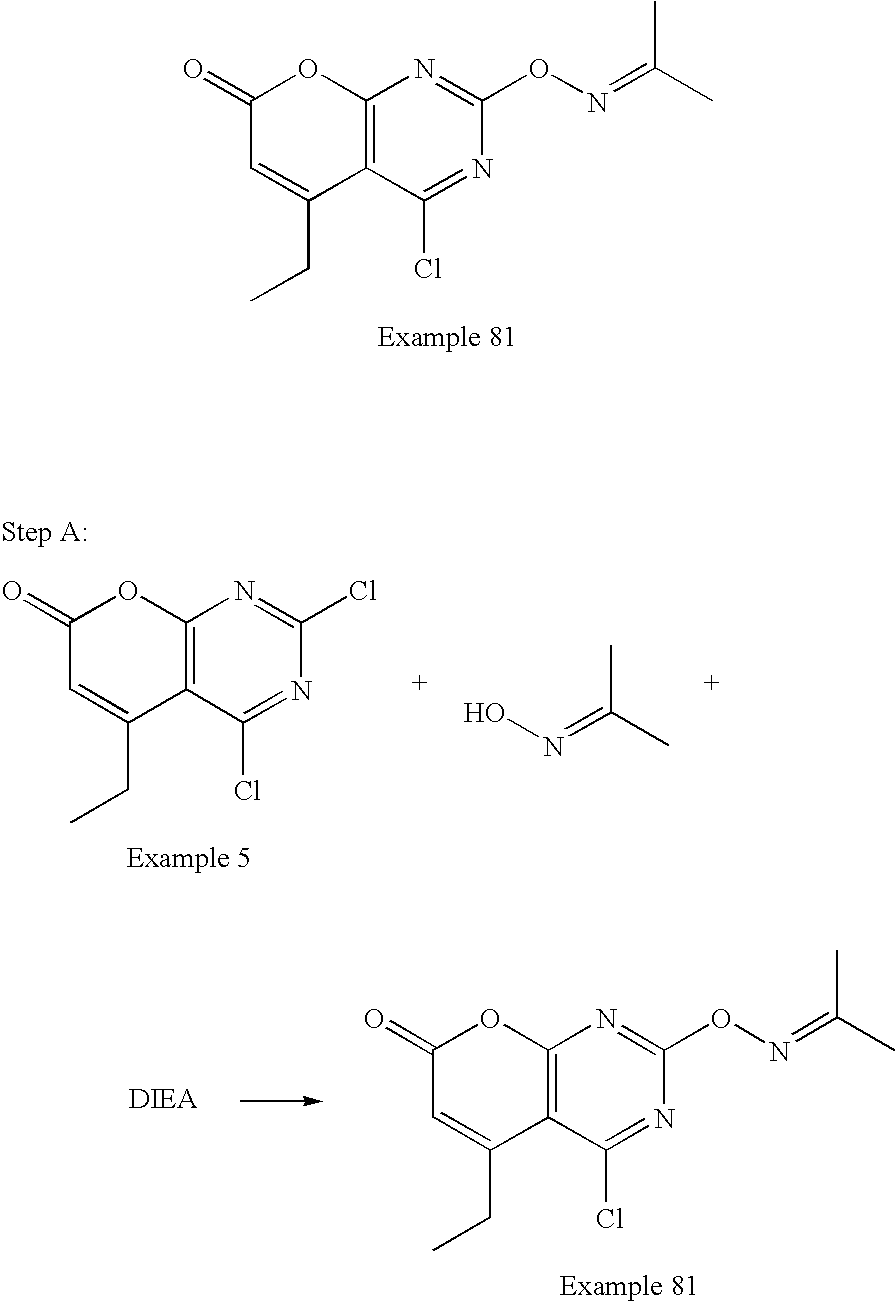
C1(=O)C=C(CC)C2=C(O1)N=C(ON=C(C)C)N=C2Cl.C1(=O)C=C(CC)C2=C(O1)N=C(Cl)N=C2Cl.ON=C(C)C.C1(=O)C=C(CC)C2=C(O1)N=C(ON=C(C)C)N=C2Cl
